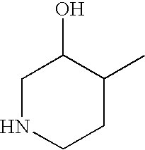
C1NCCC(C)C1O
